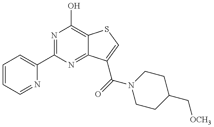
C1=CC=NC(C2=NC(O)=C3C(=N2)C(C(N2CCC(C[OCH3])CC2)=O)=CS3)=C1
